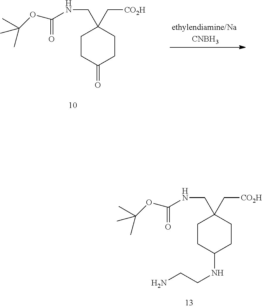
C1CC(=O)CCC1(CNC(OC(C)(C)C)=O)C[CO2H].C1CC(NCCN)CCC1(CNC(OC(C)(C)C)=O)C[CO2H]
